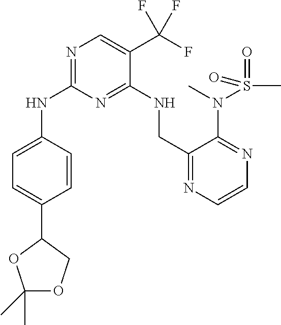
N1=C(NC2=CC=C(C3OC(C)(C)OC3)C=C2)N=C(NCC2=NC=CN=C2N(C)S(=O)(C)=O)C(C(F)(F)F)=C1
